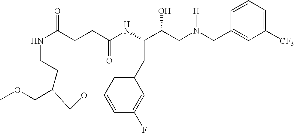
N1C(=O)CCC(=O)NC(C(CN(CC2=CC([CF3])=CC=C2)[H])O)CC2=CC(=CC(F)=C2)OCC(COC)CC1
